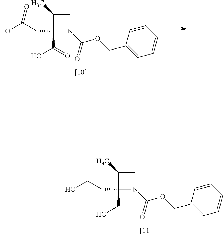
C1(C)C(CO)(CCO)N(C(=O)OCC2=CC=CC=C2)C1.C1(C)C(C(=O)O)(CC(O)=O)N(C(=O)OCC2=CC=CC=C2)C1
